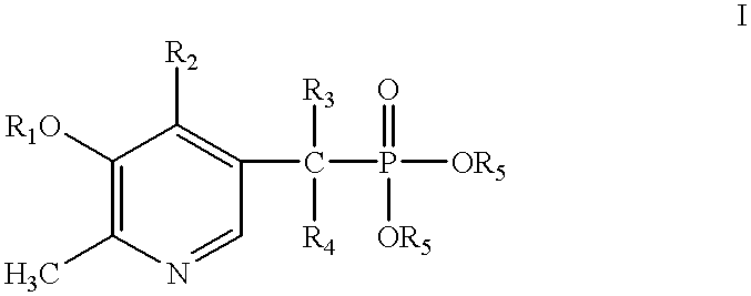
C1([R1O])=C(C)N=CC(C(P([OR5])(=O)[OR5])([R4])[R3])=C1[R2]
